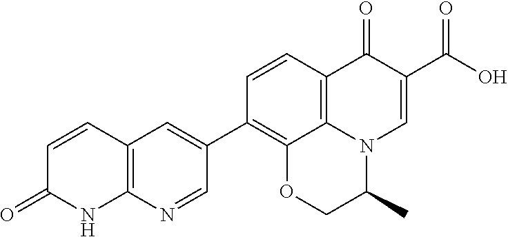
C1=CC2=C(NC1=O)N=CC(C1=C3C4=C(C=C1)C(=O)C(C(O)=O)=CN4C(C)CO3)=C2
